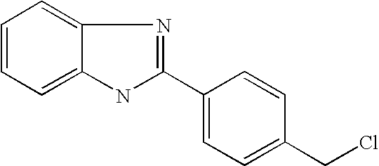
C1=CC=C2C(=C1)N=C(C1=CC=C(CCl)C=C1)N2
